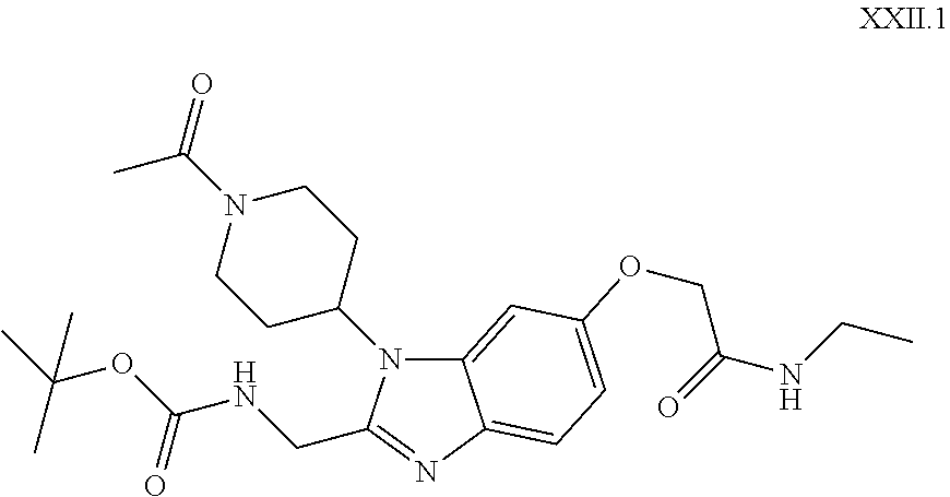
C12=CC(OCC(NCC)=O)=CC=C1N=C(CNC(OC(C)(C)C)=O)N2C1CCN(C(=O)C)CC1
